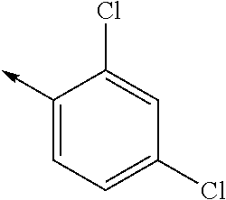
C1(->C)=CC=C(Cl)C=C1Cl
